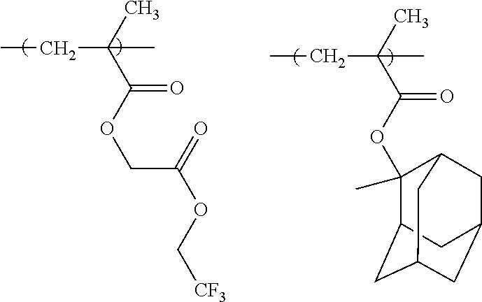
CCC(C)(C)C(OC1(C)C2CC3CC(CC1C3)C2)=O.CCC(C)(C)C(OCC(=O)OC[CF3])=O
